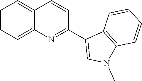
C1=CC=C2C(=C1)C=CC(C1=CN(C)C3=C1C=CC=C3)=N2
